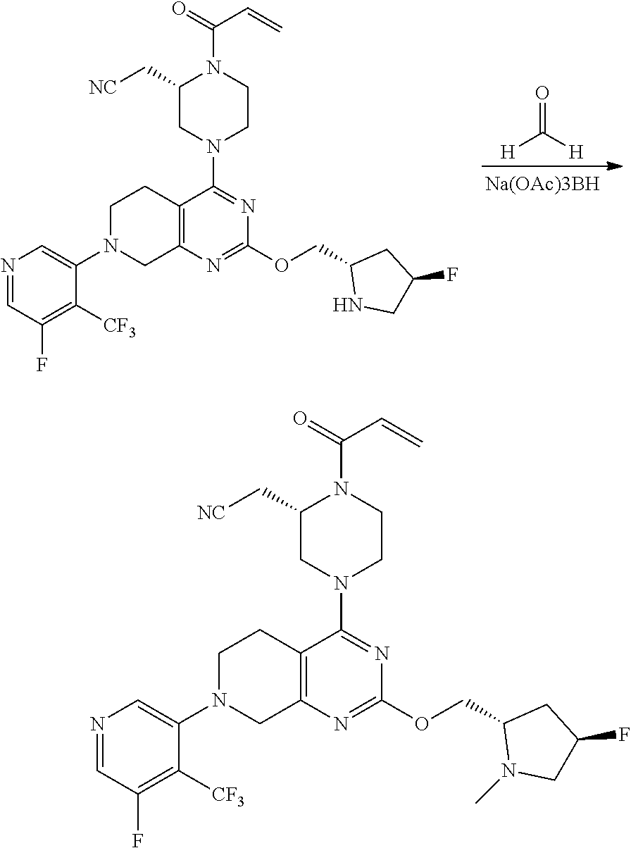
N1(C2=CN=CC(F)=C2[CF3])CC2=C(CC1)C(N1CCN(C(=O)C=C)C(C[NC])C1)=NC(OCC1NCC(F)C1)=N2.[Na(OAc)3BH].[H]C([H])=O.N1(C2=CN=CC(F)=C2[CF3])CC2=C(CC1)C(N1CCN(C(=O)C=C)C(C[NC])C1)=NC(OCC1N(C)CC(F)C1)=N2
